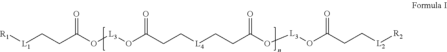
[L1](CCC(O[L3]OC(CC[L4]CCC(O[L3]OC(CC[L2][R2])=O)=O)=O)=O)[R1]
